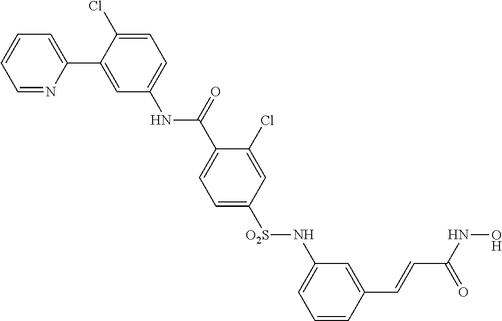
N(C1=CC=C(Cl)C(C2=CC=CC=N2)=C1)C(=O)C1=CC=C([SO2]NC2=CC=CC(C=CC(NO)=O)=C2)C=C1Cl
